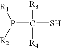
[R3]C(S)([R4])P([R1])[R2]
